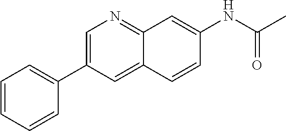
C1=C(C2=CC=CC=C2)C=C2C(=N1)C=C(NC(C)=O)C=C2
